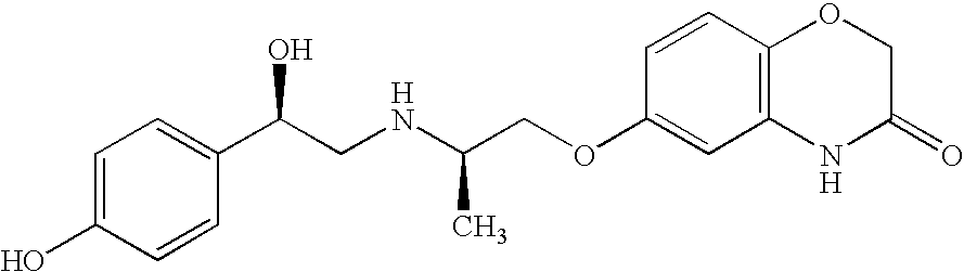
[H].[H].C1=C(O)C=CC(C(CNC(COC2=CC3=C(C=C2)OCC(=O)N3)C)O)=C1
